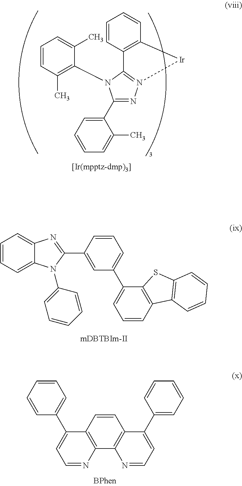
C1=CC2=C(C=C1)[Ir]N1=C2N(C2=C(C)C=CC=C2C)C(C2=CC=CC=C2C)=N1.C12=CC=CC=C1N(C1=CC=CC=C1)C(C1=CC(C3=CC=CC4=C3SC3=C4C=CC=C3)=CC=C1)=N2.C1=CC=CC=C1C1=CC=NC2=C1C=CC1=C2N=CC=C1C1=CC=CC=C1
